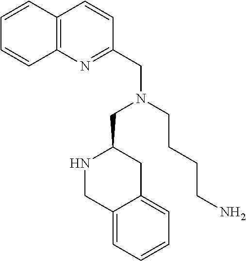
C12=C(N=C(CN(CC3NCC4=CC=CC=C4C3)CCCCN)C=C1)C=CC=C2
